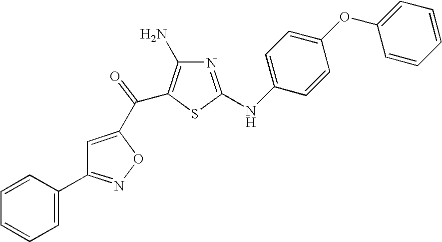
C1=C(C2=NOC(C(=O)C3=C(N)N=C(NC4=CC=C(OC5=CC=CC=C5)C=C4)S3)=C2)C=CC=C1
